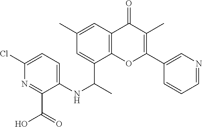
C12=C(C=C(C)C=C1C(C)NC1=CC=C(Cl)N=C1C(O)=O)C(=O)C(C)=C(C1=CN=CC=C1)O2
